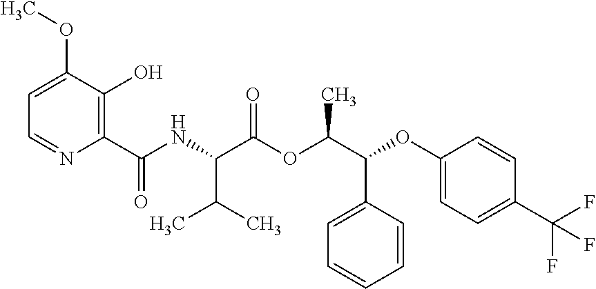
N(C(C(OC(C(OC1=CC=C(C(F)(F)F)C=C1)C1=CC=CC=C1)C)=O)C(C)C)C(C1=C(O)C(OC)=CC=N1)=O
